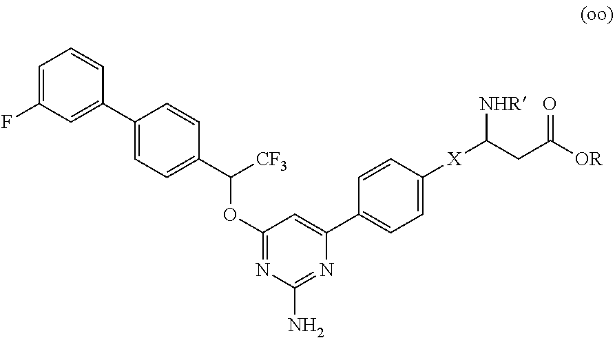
C1=C(F)C=C(C2=CC=C(C([CF3])OC3=NC(N)=NC(C4=CC=C([X]C([NHR])CC([OR])=O)C=C4)=C3)C=C2)C=C1
